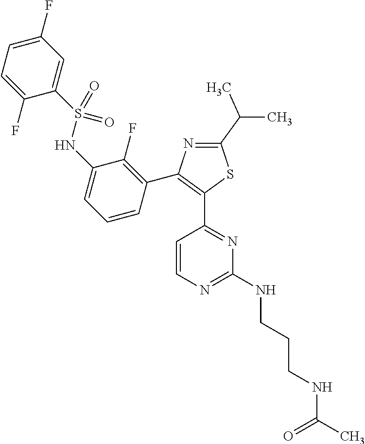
N1=C(C(C)C)SC(C2=NC(NCCCNC(=O)C)=NC=C2)=C1C1=C(F)C(NS(C2=CC(F)=CC=C2F)(=O)=O)=CC=C1
